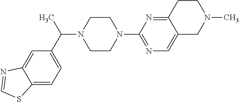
C1=C2C(=CC=C1C(N1CCN(C3=NC=C4C(=N3)CCN(C)C4)CC1)C)SC=N2
